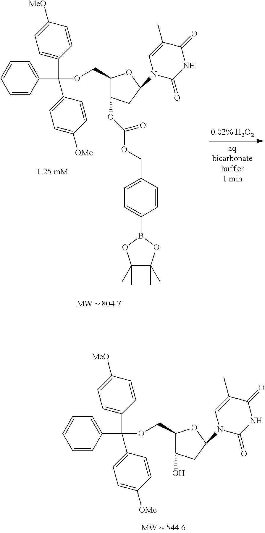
C1(C(C2=CC=C([OMe])C=C2)(C2=CC=C([MeO])C=C2)OCC2C(OC(OCC3=CC=C(B4OC(C)(C)C(C)(C)O4)C=C3)=O)CC(N3C(=O)NC(=O)C(C)=C3)O2)=CC=CC=C1.C1(C(C2=CC=C([OMe])C=C2)(C2=CC=C([MeO])C=C2)OCC2C(O)CC(N3C(=O)NC(=O)C(C)=C3)O2)=CC=CC=C1
